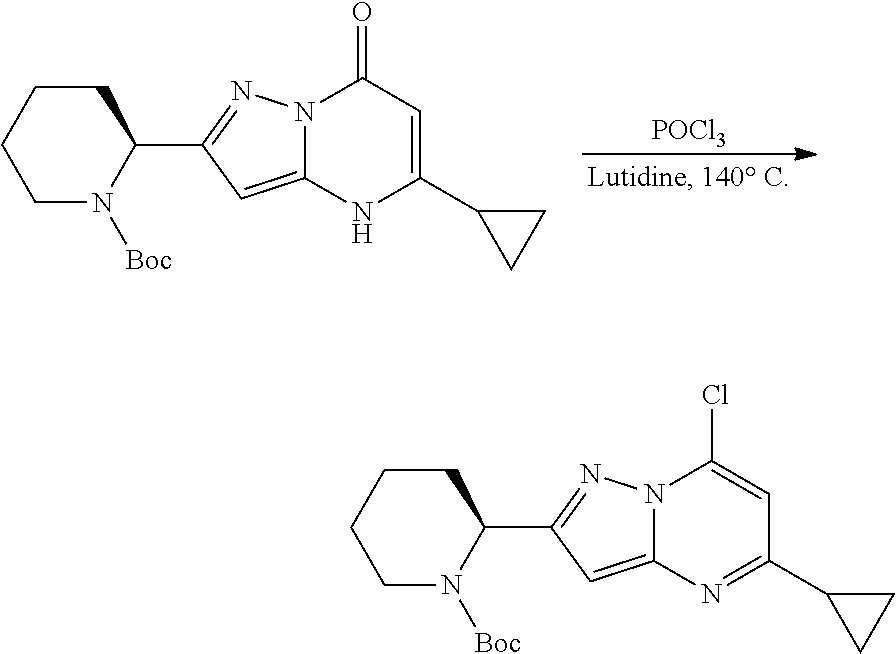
[POCl3].C1N([Boc])C(C2=NN3C(=C2)NC(C2CC2)=CC3=O)CCC1.C1N([Boc])C(C2=NN3C(=C2)N=C(C2CC2)C=C3Cl)CCC1
